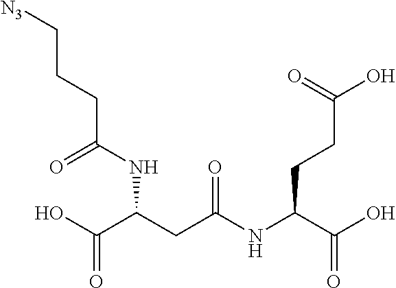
OC(C(CC(NC(C(O)=O)CCC(O)=O)=O)NC(CCC[N3])=O)=O
